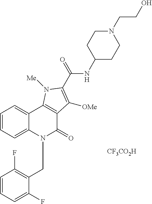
C1=CC=C2C(=C1)C1=C(C(=O)N2CC2=C(F)C=CC=C2F)C([OMe])=C(C(NC2CCN(CCO)CC2)=O)N1[Me].[CF3CO2H]
